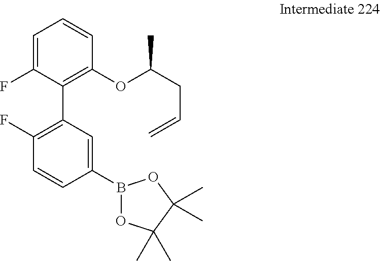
C1(C2=C(OC(CC=C)C)C=CC=C2F)=C(F)C=CC(B2OC(C)(C)C(C)(C)O2)=C1
